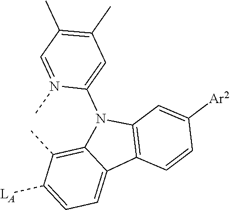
C1=C([LA])C(C)=C2C(=C1)C1=C(N2C2=CC(C)=C(C)C=N2C)C=C([Ar2])C=C1
